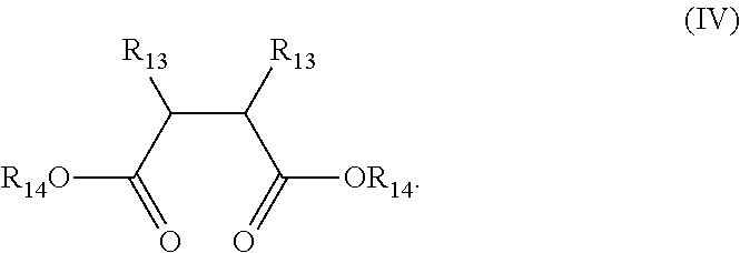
C(C(C(=O)[R14O])[R13])(C(=O)[OR14])[R13]
